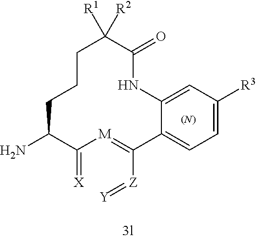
[(N)].C1(=[X])[M]=C([Z]=[Y])C2=CC=C([R3])C=C2NC(=O)C([R1])([R2])CCCC1N
